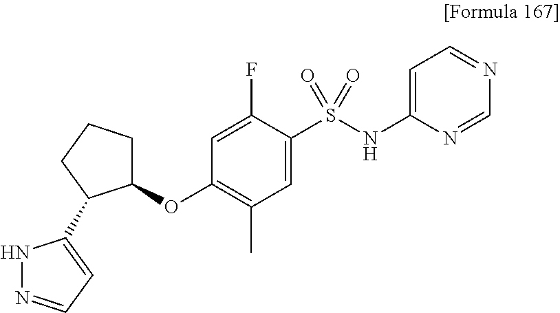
C1(S(NC2=CC=NC=N2)(=O)=O)=CC(C)=C(OC2CCCC2C2=CC=NN2)C=C1F
